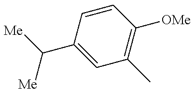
C1=C(C([Me])[Me])C=CC([OMe])=C1C
